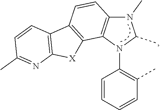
C1=CC=CC(C)=C1N1C(C)N(C)C2=C1C1=C(C=C2)C2=C([X]1)N=C(C)C=C2
